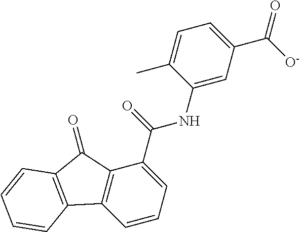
C1=CC=C(C(=O)NC2=CC(C([O-])=O)=CC=C2C)C2=C1C1=C(C2=O)C=CC=C1
